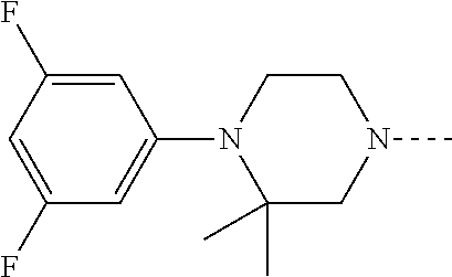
C1CN(C2=CC(F)=CC(F)=C2)C(C)(C)CN1C
